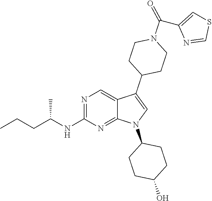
N1=C(NC(CCC)C)N=C2C(=C1)C(C1CCN(C(C3=CSC=N3)=O)CC1)=CN2C1CCC(O)CC1
